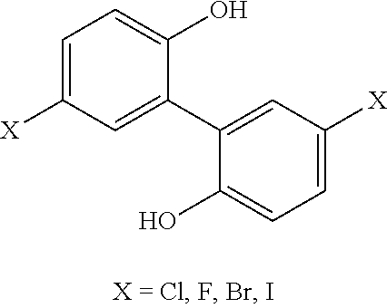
C1=C([X])C=C(C2=CC([X])=CC=C2O)C(O)=C1
